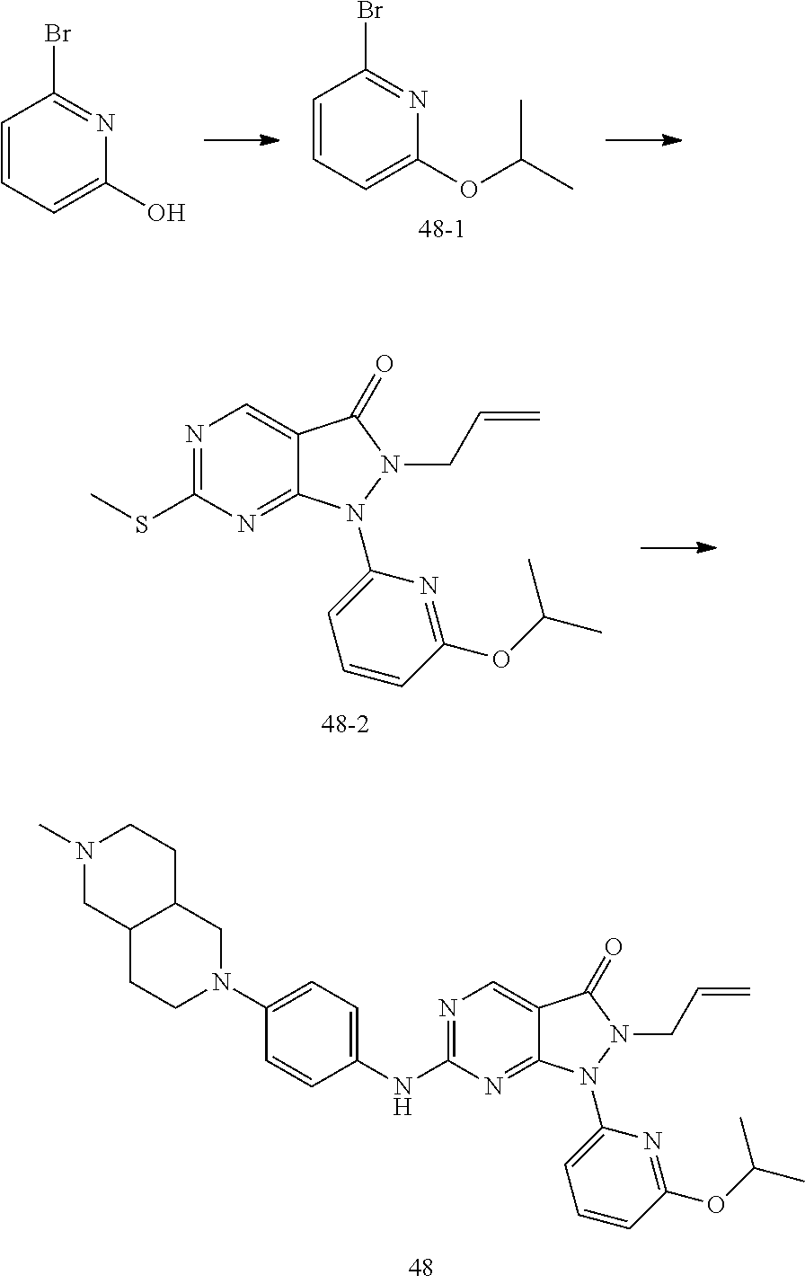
N1=C(NC2=CC=C(N3CC4C(CC3)CN(C)CC4)C=C2)N=C2C(=C1)C(=O)N(CC=C)N2C1=CC=CC(OC(C)C)=N1.C1=CC=C(O)N=C1Br.C1=CC=C(OC(C)C)N=C1Br.N1=C(SC)N=C2C(=C1)C(=O)N(CC=C)N2C1=CC=CC(OC(C)C)=N1
